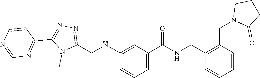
N1=C(CNC2=CC(C(=O)NCC3=C(CN4C(=O)CCC4)C=CC=C3)=CC=C2)N(C)C(C2=NC=NC=C2)=N1
